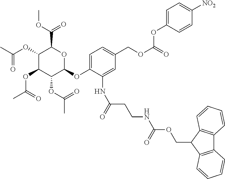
C1(OC(C)=O)C(OC(C)=O)C(OC(C)=O)C(OC2=CC=C(COC(=O)OC3=CC=C([NO2])C=C3)C=C2NC(=O)CCNC(OCC2C3=C(C4=C2C=CC=C4)C=CC=C3)=O)OC1C(OC)=O
